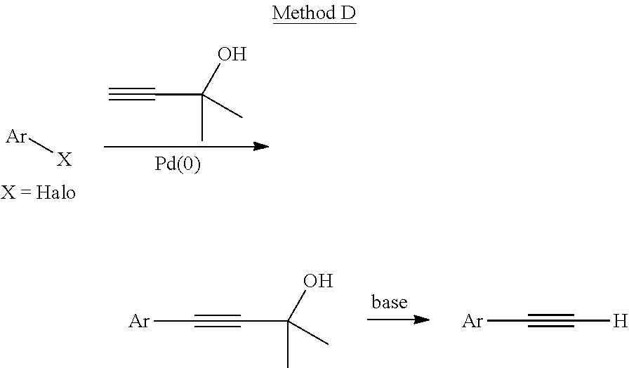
[Ar][X].C#CC(C)(O)C.C(#CC(O)(C)C)[Ar].[Ar]C#C[H]
